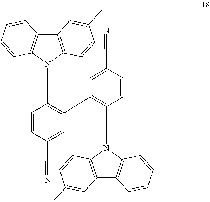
C1=CC(C#N)=CC(C2=C(N3C4=C(C5=C3C=CC=C5)C=C(C)C=C4)C=CC(C#N)=C2)=C1N1C2=C(C3=C1C=CC=C3)C=C(C)C=C2
